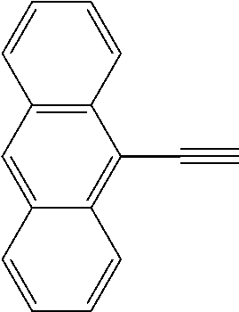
C12=C(C=C3C(=C1C#C)C=CC=C3)C=CC=C2
